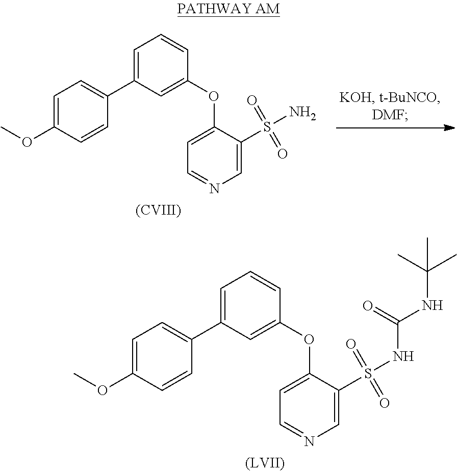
C1=C(OC2=CC(C3=CC=C(OC)C=C3)=CC=C2)C(S(=O)(=O)NC(NC(C)(C)C)=O)=CN=C1.[(LVII)].C1=C(OC2=CC(C3=CC=C(OC)C=C3)=CC=C2)C(S(=O)(=O)N)=CN=C1.[(CVIII)]
